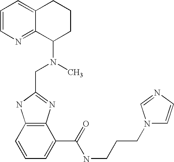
C1=CN=C2C(=C1)CCCC2N(C)CC1=NC2=C(N1)C=CC=C2C(NCCCN1C=CN=C1)=O
